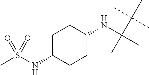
C1C(NS(C)(=O)=O)CCC(NC(C)(C(C)(C)C)C)C1
